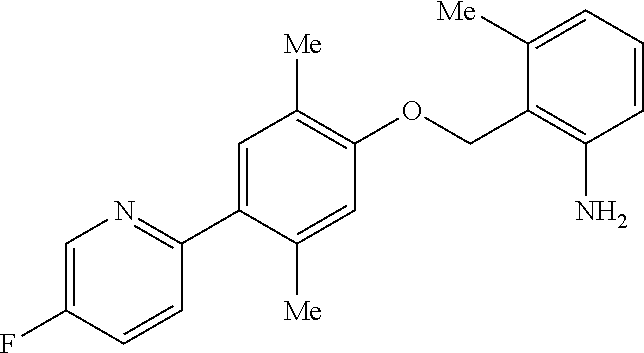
C1(C2=CC([Me])=C(OCC3=C(N)C=CC=C3[Me])C=C2[Me])=NC=C(F)C=C1
